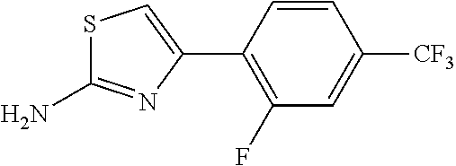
C1(F)=C(C2=CSC(N)=N2)C=CC([CF3])=C1
